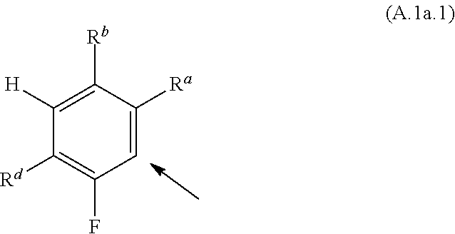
C1=C([Ra])C([Rb])=C([H])C([Rd])=C1F
